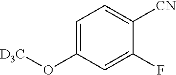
C1=C(O[D3C])C=C(F)C([CN])=C1
